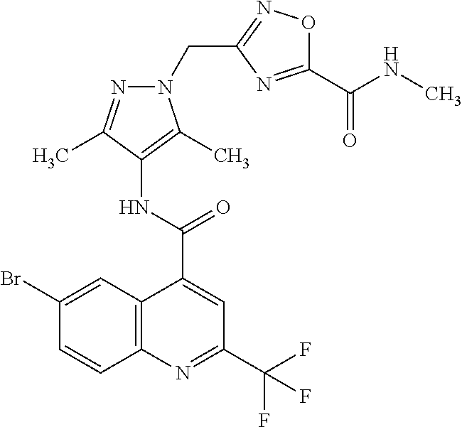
C12=C(N=C(C(F)(F)F)C=C1C(=O)NC1=C(C)N(CC3=NOC(C(NC)=O)=N3)N=C1C)C=CC(Br)=C2
